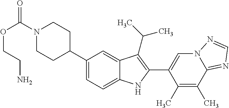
O(C(=O)N1CCC(C2=CC=C3C(=C2)C(C(C)C)=C(C2=CN4C(=NC=N4)C(C)=C2C)N3)CC1)CCN
